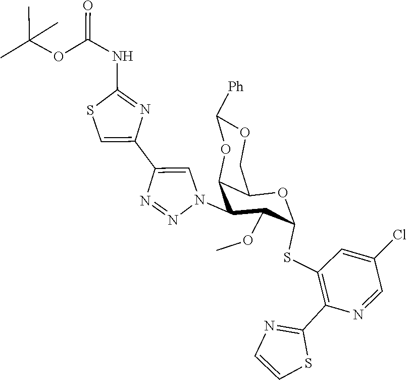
CC(C)(C)OC(NC1=NC(C2=CN(C3C(OC)C(SC4=C(C5=NC=CS5)N=CC(Cl)=C4)OC4C3OC([Ph])OC4)N=N2)=CS1)=O
